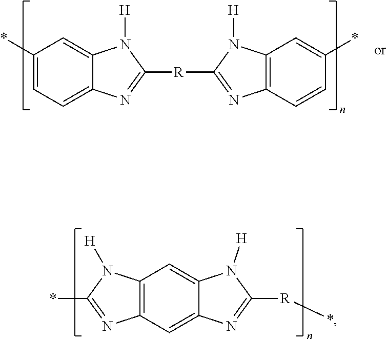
C1([R]C2=NC3=C(N2[H])C=C(*)C=C3)=NC2=CC=C(*)C=C2N1[H].C12=C(C=C3C(=C1)N([H])C([R]*)=N3)N=C(*)N2[H]
